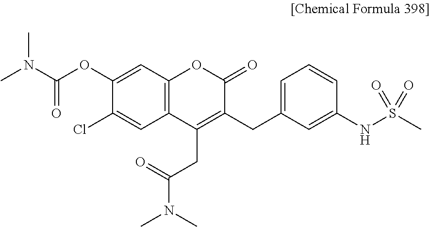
C1(OC(N(C)C)=O)=CC2=C(C=C1Cl)C(CC(N(C)C)=O)=C(CC1=CC=CC(NS(C)(=O)=O)=C1)C(=O)O2
